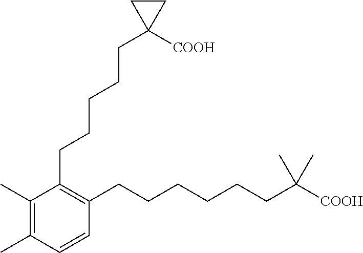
C1(CCCCCC2([COOH])CC2)=C(CCCCCCC(C)(C)[COOH])C=CC(C)=C1C
